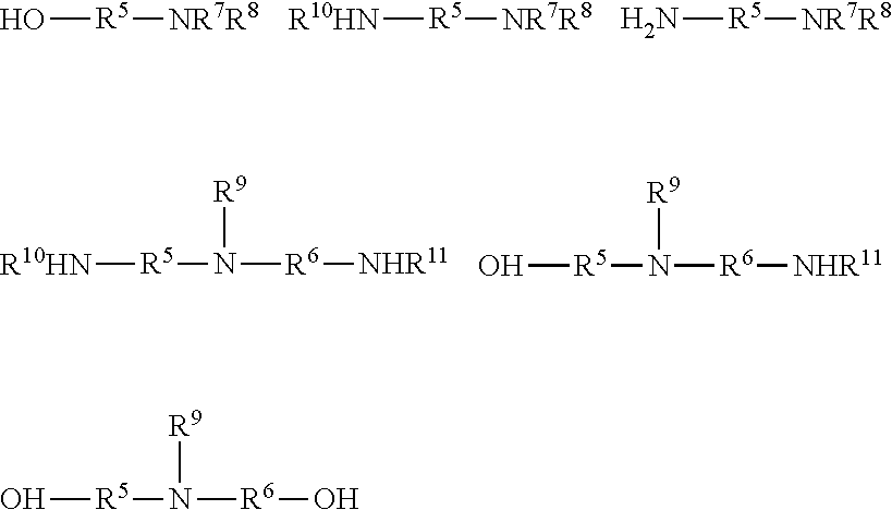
O[R5][NR7R8].[R10HN][R5][NR7R8].N[R5][NR7R8].[R10HN][R5]N([R9])[R6][NHR11].O[R5]N([R9])[R6][NHR11].O[R5]N([R9])[R6]O
